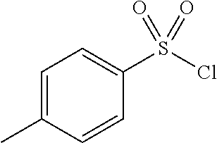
C1(S(Cl)(=O)=O)=CC=C(C)C=C1
